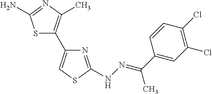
S1C(C2=CSC(NN=C(C3=CC(Cl)=C(Cl)C=C3)C)=N2)=C(C)N=C1N
